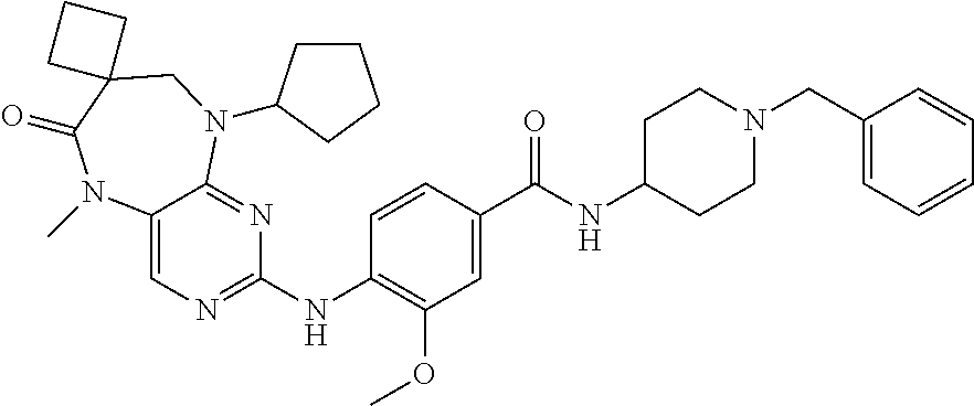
C12=CN=C(NC3=C(OC)C=C(C(NC4CCN(CC5=CC=CC=C5)CC4)=O)C=C3)N=C1N(C1CCCC1)CC1(C(=O)N2C)CCC1
